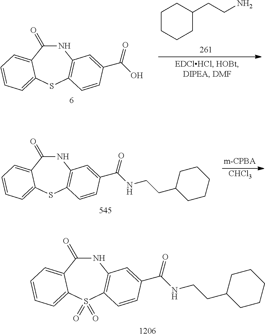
C1(=O)NC2=C(S(=O)(=O)C3=CC=CC=C13)C=CC(C(NCCC1CCCCC1)=O)=C2.C1CCCC(CCN)C1.C1(=O)NC2=C(SC3=CC=CC=C13)C=CC(C(O)=O)=C2.C1(=O)NC2=C(SC3=CC=CC=C13)C=CC(C(NCCC1CCCCC1)=O)=C2.[CHCl3]
